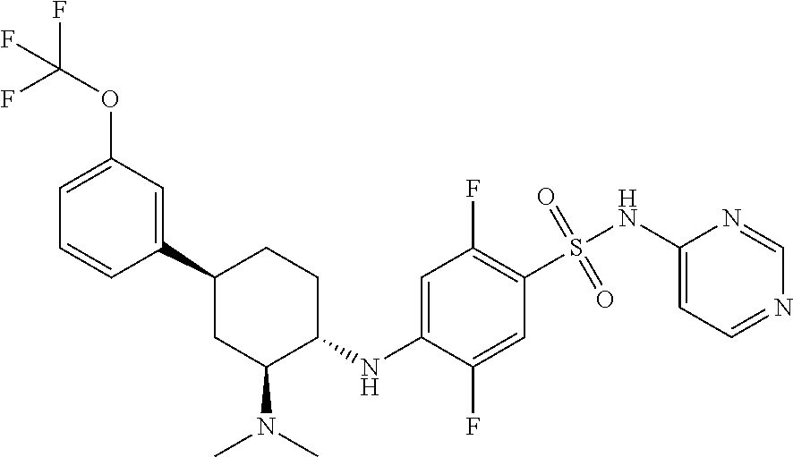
C1(C2CC(N(C)C)C(NC3=CC(F)=C(S(NC4=CC=NC=N4)(=O)=O)C=C3F)CC2)=CC(OC(F)(F)F)=CC=C1
